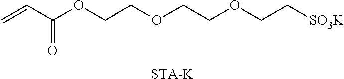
C=CC(OCCOCCOCC[SO3K])=O.[STA-K]
